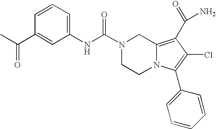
N(C(=O)N1CCN2C(=C(C(N)=O)C(Cl)=C2C2=CC=CC=C2)C1)C1=CC=CC(C(C)=O)=C1
